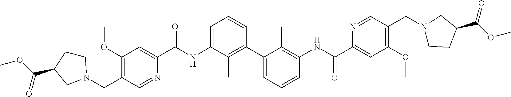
C1(OC)=C(CN2CCC(C(=O)OC)C2)C=NC(C(NC2=CC=CC(C3=CC=CC(NC(C4=CC(OC)=C(CN5CCC(C(=O)OC)C5)C=N4)=O)=C3C)=C2C)=O)=C1
